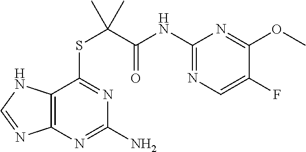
C12=C(N=C(N)N=C1SC(C(NC1=NC=C(F)C(OC)=N1)=O)(C)C)N=CN2
